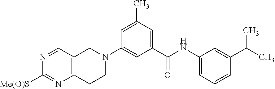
N1=CC2=C(N=C1[Me(O)S])CCN(C1=CC(C(NC3=CC=CC(C(C)C)=C3)=O)=CC(C)=C1)C2
